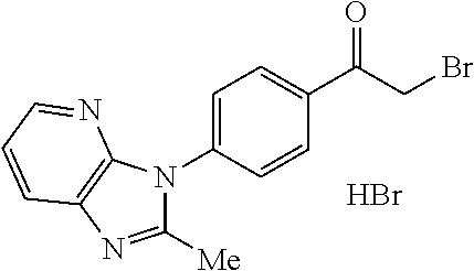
C1(C(CBr)=O)=CC=C(N2C([Me])=NC3=C2N=CC=C3)C=C1.Br
